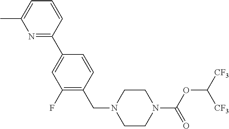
C1=CC(CN2CCN(C(=O)OC([CF3])[CF3])CC2)=C(F)C=C1C1=NC(C)=CC=C1
